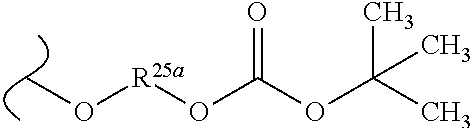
[R25a](OC(OC(C)(C)C)=O)OC
